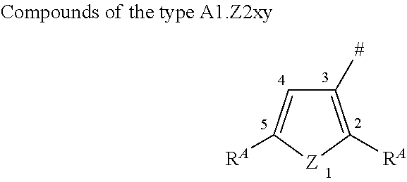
C1([#])=C([RA])[Z]C([RA])=C1
